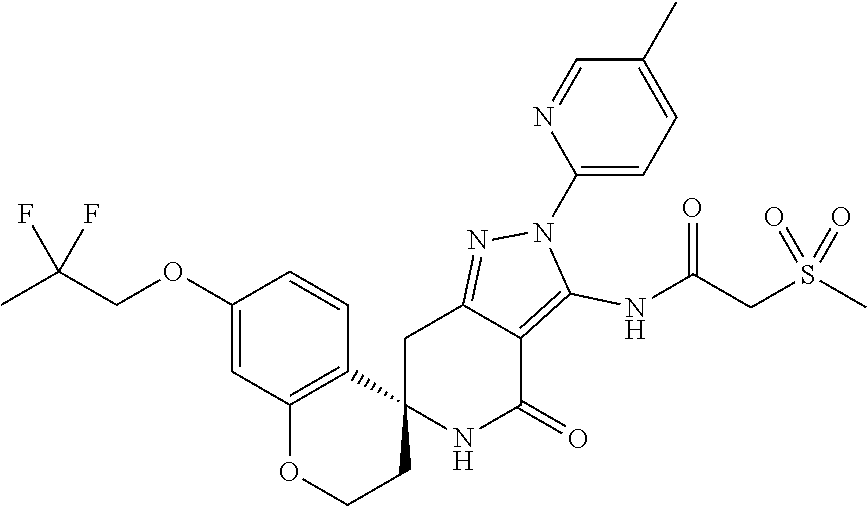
C12(NC(=O)C3=C(NC(CS(C)(=O)=O)=O)N(C4=CC=C(C)C=N4)N=C3C1)CCOC1=C2C=CC(OCC(C)(F)F)=C1
